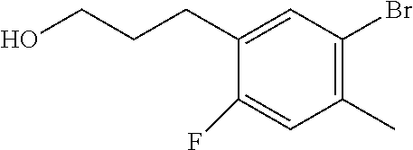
C1(CCCO)=CC(Br)=C(C)C=C1F
